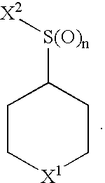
[S(O)n](C1CC[X1]CC1)[X2]
